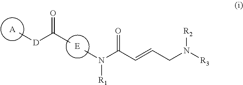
C[D]C(=O)C.CN([R1])C(=O)C=CCN([R2])[R3].[A]
